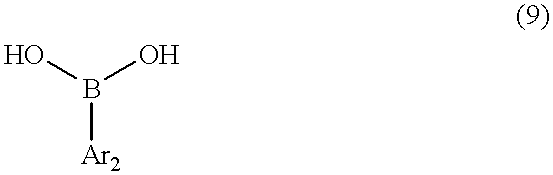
B([Ar2])(O)O
